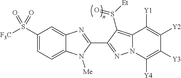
C12=CC=C(S([F3C])(=O)=O)C=C1N=C(C1=NN3C(=C1S([Et])=O)C([Y1])=C([Y2])C([Y3])=C3[Y4])N2[Me]
